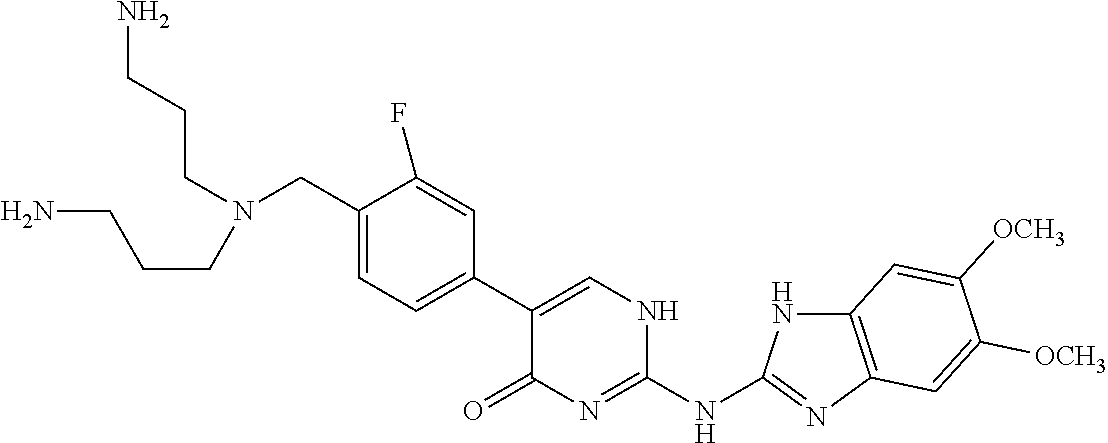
C1(CN(CCCN)CCCN)=CC=C(C2=CNC(NC3=NC4=C(N3)C=C([OCH3])C([OCH3])=C4)=NC2=O)C=C1F
